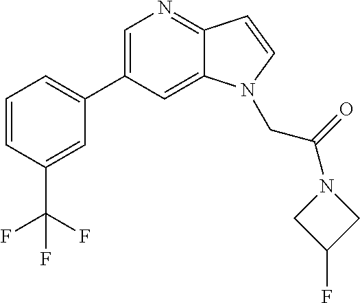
C1=CC(C(F)(F)F)=CC(C2=CN=C3C(=C2)N(CC(N2CC(F)C2)=O)C=C3)=C1
